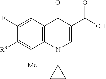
C1(F)=CC2=C(C([Me])=C1[R3])N(C1CC1)C=C(C(=O)O)C2=O
